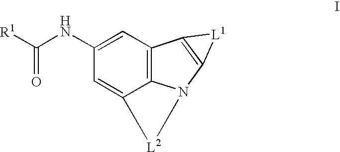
C1(NC([R1])=O)=CC2=C3C(=C1)[L2]N3C1=C2[L1]1
